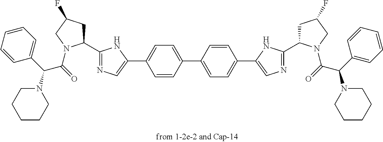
C1=CC=CC=C1C(C(=O)N1C(C2=NC=C(C3=CC=C(C4=CC=C(C5=CN=C(C6CC(F)CN6C(=O)C(C6=CC=CC=C6)N6CCCCC6)N5)C=C4)C=C3)N2)CC(F)C1)N1CCCCC1
